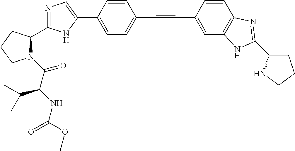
C1=C(C2=CN=C(C3N(C(C(NC(=O)OC)C(C)C)=O)CCC3)N2)C=CC(C#CC2=CC3=C(C=C2)N=C(C2CCCN2)N3)=C1
